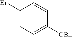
C1(Br)=CC=C([OBn])C=C1
